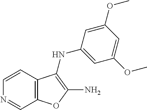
C1=CC2=C(C=N1)OC(N)=C2NC1=CC(OC)=CC(OC)=C1
